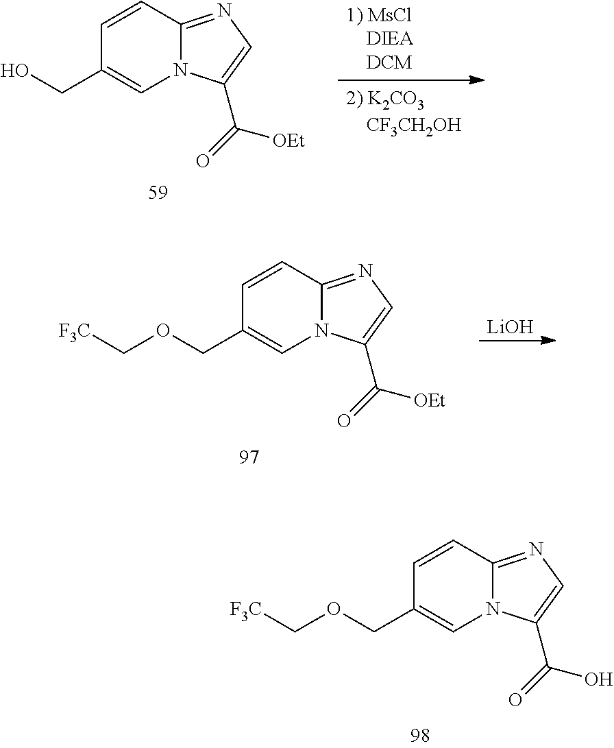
C1=CC2=NC=C(C([OEt])=O)N2C=C1CO.C1=CC2=NC=C(C([OEt])=O)N2C=C1COC[F3C].[LiOH].C1=CC2=NC=C(C(O)=O)N2C=C1COC[F3C]
